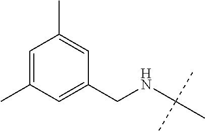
C1=C(C)C=C(CNC(C)(C)C)C=C1C
